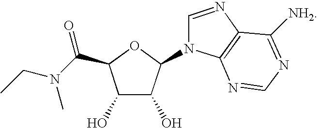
C1(O)C(O)C(N2C=NC3=C2N=CN=C3[NH2])OC1C(N(CC)C)=O
